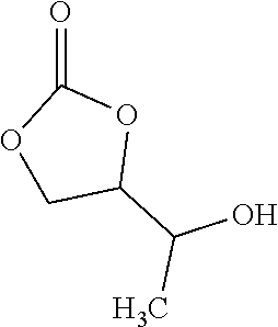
O1CC(C(O)C)OC1=O
